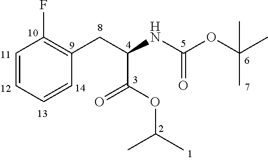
C1=CC=CC(CC(NC(OC(C)(C)C)=O)C(OC(C)C)=O)=C1F
